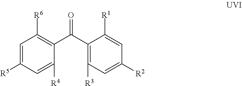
C1=C([R5])C=C([R4])C(C(C2=C([R3])C=C([R2])C=C2[R1])=O)=C1[R6]
